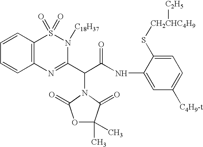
C1(NC(=O)C(C2=NC3=C(S(=O)(=O)N2[C18H37])C=CC=C3)N2C(=O)C(C)(C)OC2=O)=CC([C4H9-t])=CC=C1S[CH2CHC4H9][C2H5]
